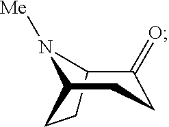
C1(=O)CCC2CCC1N2[Me]
